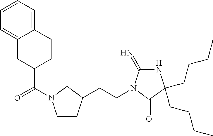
C1CC(CCN2C(=N)NC(CCCC)(CCCC)C2=O)CN1C(=O)C1CCC2=CC=CC=C2C1
